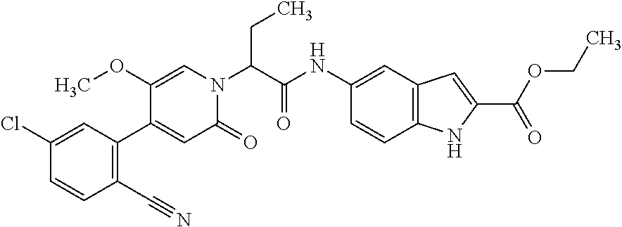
C(C(N1C=C(OC)C(C2=C(C#N)C=CC(Cl)=C2)=CC1=O)C(NC1=CC2=C(NC(C(=O)OCC)=C2)C=C1)=O)C
